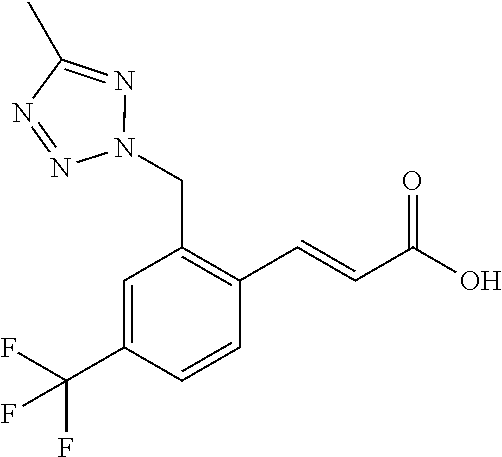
C(C1=C(C=CC(O)=O)C=CC(C(F)(F)F)=C1)N1N=C(C)N=N1
